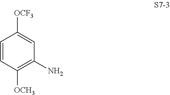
C1=CC([OCH3])=C(N)C=C1[OCF3]
